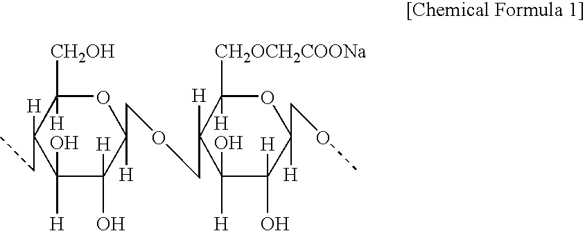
C1(O)([H])C(O)([H])C([H])(COCC2([H])C(O)([H])C(O)([H])C([H])(COC)OC2([H])[CH2OCH2COONa])OC([H])([CH2OH])C1([H])CC
